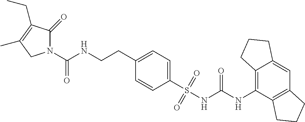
N1(C(NCCC2=CC=C(S(NC(NC3=C4C(=CC5=C3CCC5)CCC4)=O)(=O)=O)C=C2)=O)C(=O)C(CC)=C(C)C1
